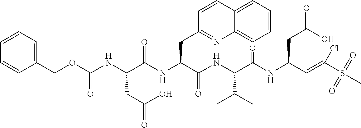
C1(COC(NC(C(NC(C(NC(C(NC(C=C(S(C)(=O)=O)Cl)CC(=O)O)=O)C(C)C)=O)CC2=NC3=CC=CC=C3C=C2)=O)CC(=O)O)=O)=CC=CC=C1
